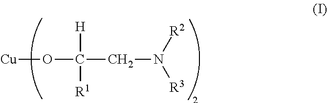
[Cu]OC(CN([R3])[R2])([H])[R1]
